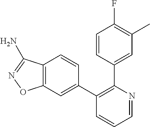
C1=CC(C2=C(C3=CC4=C(C=C3)C(N)=NO4)C=CC=N2)=CC(C)=C1F
